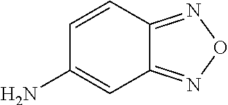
C1=CC2=NON=C2C=C1N
